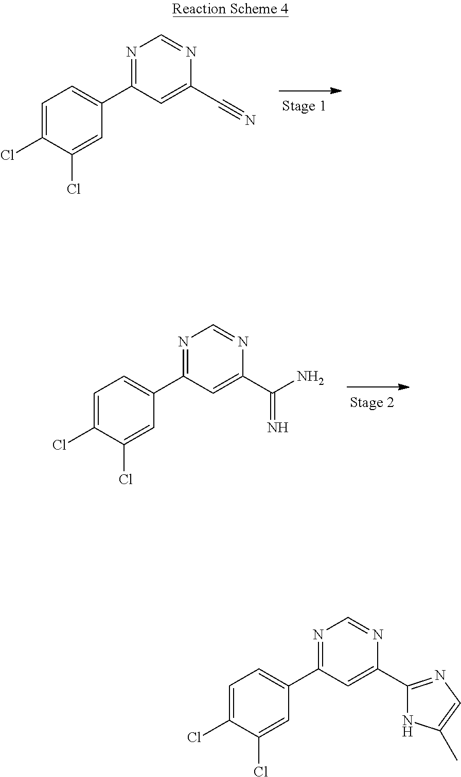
C1(Cl)=CC(C2=NC=NC(C3=NC=C(C)N3)=C2)=CC=C1Cl.C1=C(Cl)C(Cl)=CC(C2=NC=NC(C#N)=C2)=C1.C1(Cl)=CC(C2=NC=NC(C(N)=N)=C2)=CC=C1Cl
